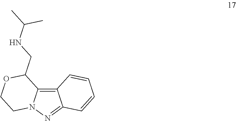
C12=C3N(N=C1C=CC=C2)CCOC3CNC(C)C
